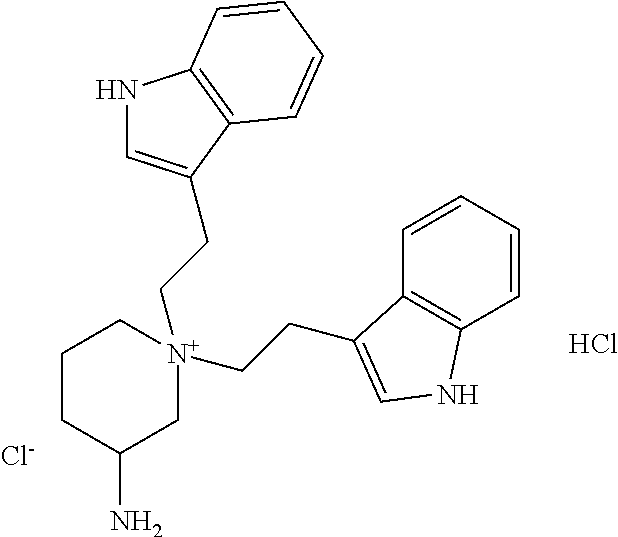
C1CC(N)C[N+](CCC2=CNC3=C2C=CC=C3)(CCC2=CNC3=C2C=CC=C3)C1.Cl.[Cl-]
